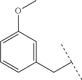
C1=CC=C(OC)C=C1CC(C)C
